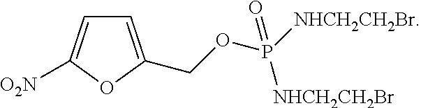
C1=C(COP([NHCH2CH2Br])(=O)[NHCH2CH2Br])OC([O2N])=C1
